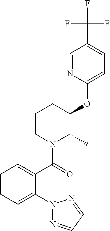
C1=CC(C)=C(N2N=CC=N2)C(C(=O)N2C(C)C(OC3=CC=C(C(F)(F)F)C=N3)CCC2)=C1
